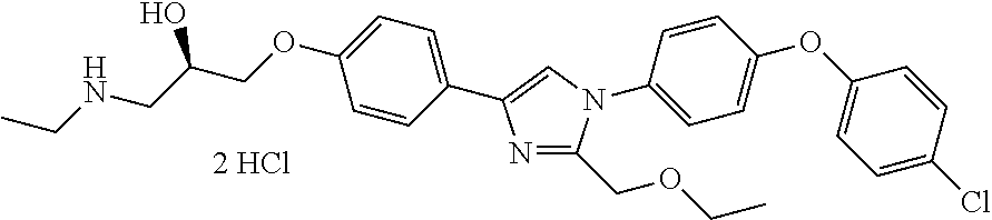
N1=C(COCC)N(C2=CC=C(OC3=CC=C(Cl)C=C3)C=C2)C=C1C1=CC=C(OCC(CNCC)O)C=C1
